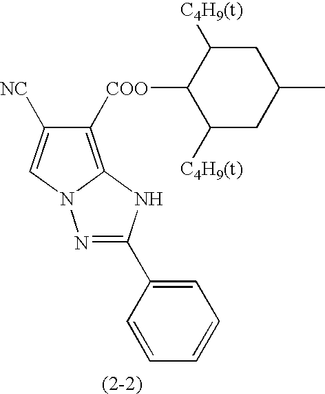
N1=C(C2=CC=CC=C2)NC2=C([COO]C3C([C4H9(t)])CC(C)CC3[C4H9(t)])C([NC])=CN12
